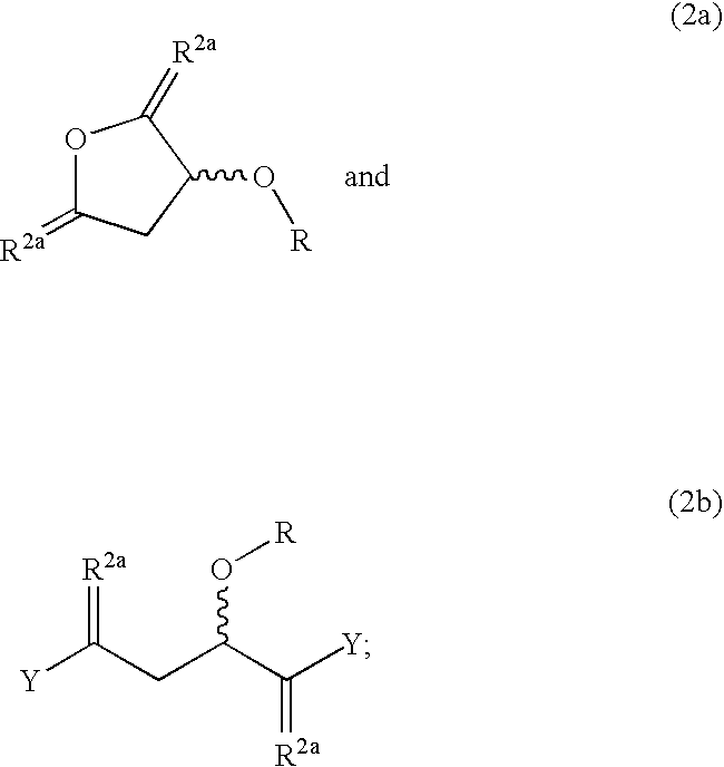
O1C(=[R2a])CC(O[R])C1=[R2a].[Y]C(CC(C([Y])=[R2a])O[R])=[R2a]
